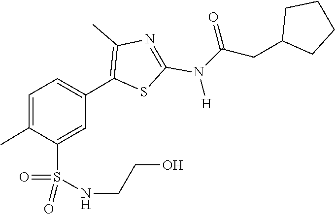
O=S(=O)(C1=CC(C2=C(C)N=C(N(C(=O)CC3CCCC3)[H])S2)=CC=C1C)NCCO
